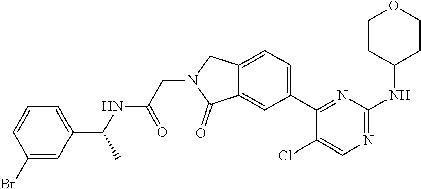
N(C(=O)CN1C(=O)C2=CC(C3=NC(NC4CCOCC4)=NC=C3Cl)=CC=C2C1)C(C1=CC=CC(Br)=C1)C
